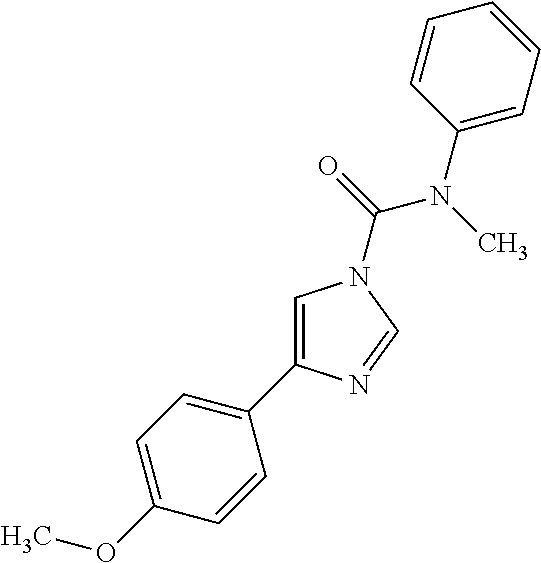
C1=C(C2=CC=C(OC)C=C2)N=CN1C(=O)N(C)C1=CC=CC=C1
